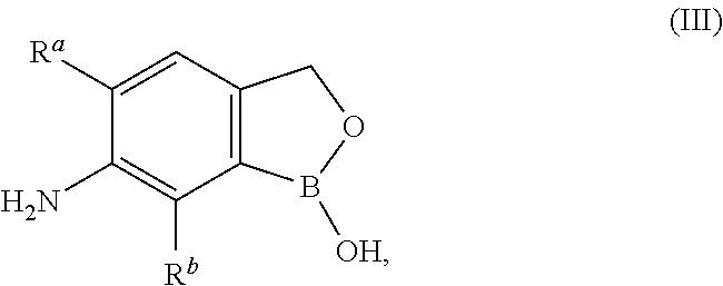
C1([Ra])=CC2=C(C([Rb])=C1N)B([OH])OC2
